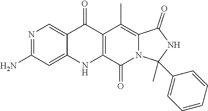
N1=C(N)C=C2C(=C1)C(=O)C1=C(N2)C(=O)N2C(=C1C)C(=O)NC2(C)C1=CC=CC=C1
